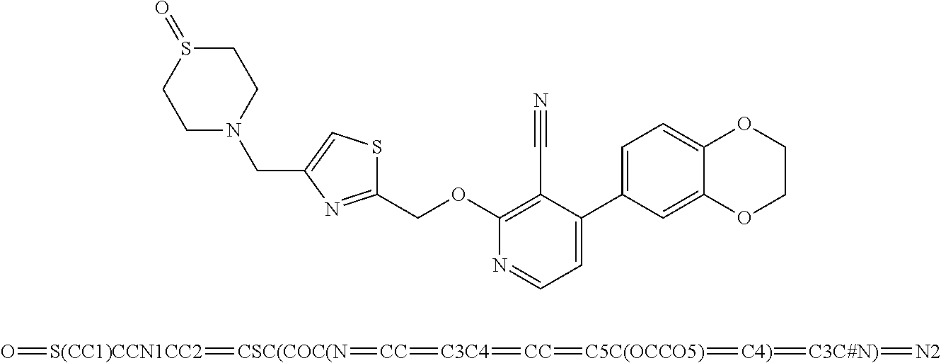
N1(CC2=CSC(COC3=C(C#N)C(C4=CC=C5C(=C4)OCCO5)=CC=N3)=N2)CCS(=O)CC1.O=[S(CC1)CCN1CC2]=[CSC(COC(N]=[CC]=[C3C4]=[CC]=[C5C(OCCO5)]=[C4)]=[C3C#N)]=[N2]
